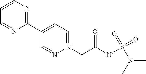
C1=CN=C(C2=CC=[N+](CC([N-]S(=O)(N(C)C)=O)=O)N=C2)N=C1
